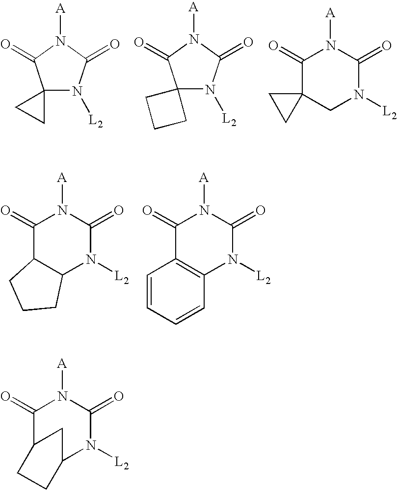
C12(N([L2])C(=O)N([A])C1=O)CC2.C12(N([L2])C(=O)N([A])C1=O)CCC2.C1(=O)C2(CN([L2])C(=O)N1[A])CC2.C1(=O)C2C(N([L2])C(=O)N1[A])CCC2.C1(=O)C2=C(N([L2])C(=O)N1[A])C=CC=C2.C1(=O)C2CCC(N([L2])C(=O)N1[A])C2
